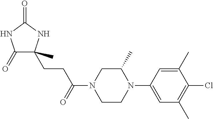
C1(=O)C(CCC(N2CCN(C3=CC(C)=C(Cl)C(C)=C3)C(C)C2)=O)(C)NC(=O)N1
